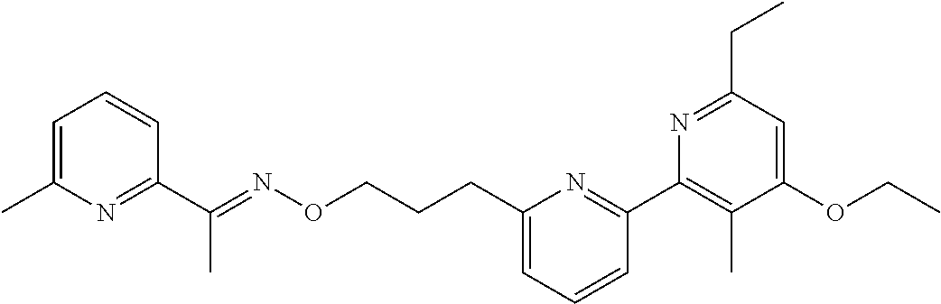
C1=C(C)N=C(C(=NOCCCC2=CC=CC(C3=C(C)C(OCC)=CC(CC)=N3)=N2)C)C=C1
